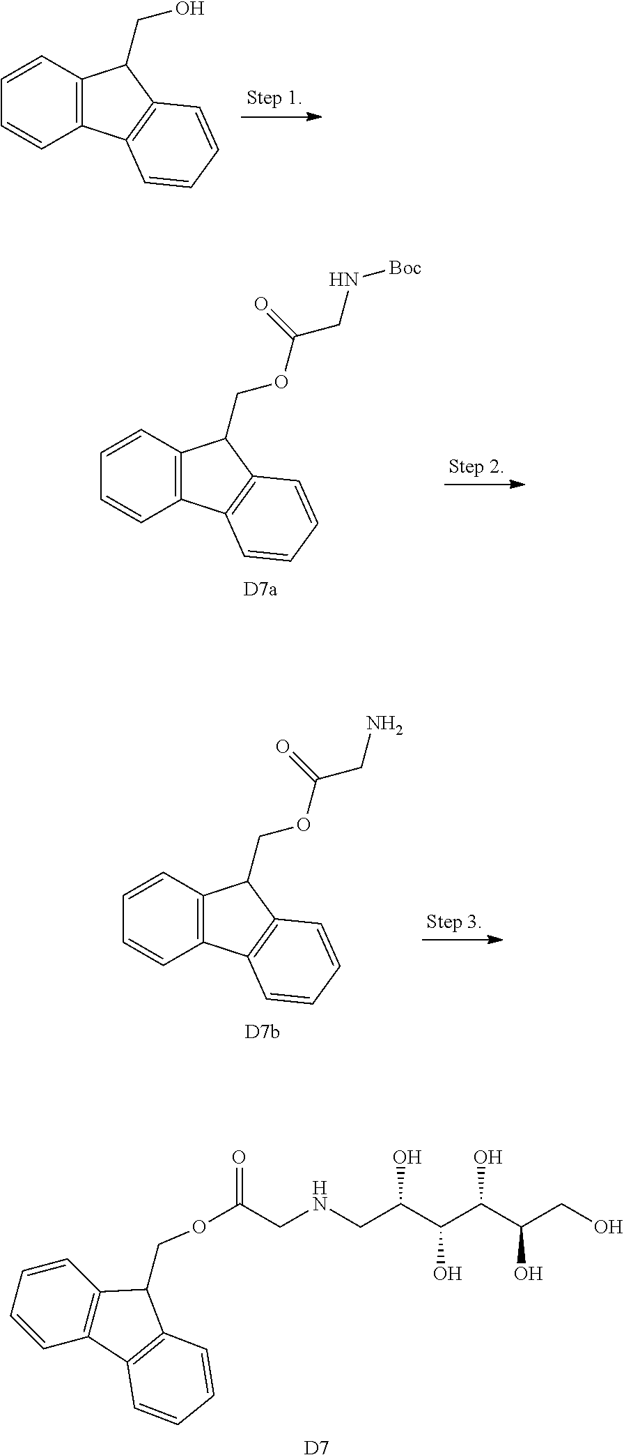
C1=CC2=C(C=C1)C1=C(C2CO)C=CC=C1.C1=CC2=C(C=C1)C1=C(C2COC(=O)CN[Boc])C=CC=C1.C1=CC2=C(C=C1)C1=C(C2COC(=O)CN)C=CC=C1.C1=CC2=C(C=C1)C1=C(C2COC(CNCC(C(C(C(CO)O)O)O)O)=O)C=CC=C1.[D7]
